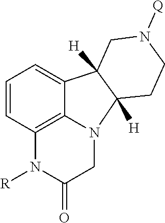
C1=CC2=C3C(=C1)C1([H])C([H])(N3CC(=O)N2[R])CCN([Q])C1
